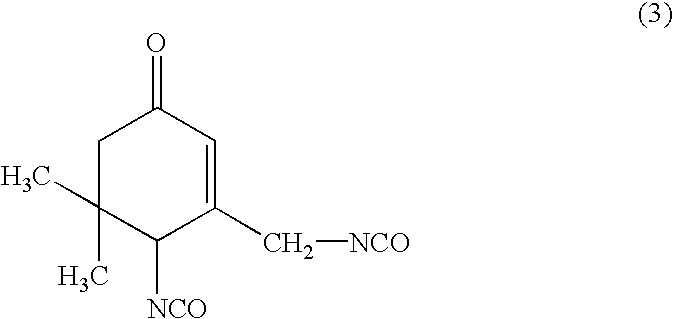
C1C(C)(C)C([NCO])C(C[NCO])=CC1=O
